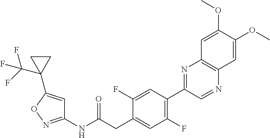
C1(NC(CC2=CC(F)=C(C3=NC4=C(N=C3)C=C(OC)C(OC)=C4)C=C2F)=O)=NOC(C2(C(F)(F)F)CC2)=C1
